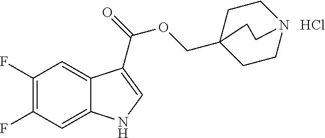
C1(F)=C(F)C=C2C(=C1)C(C(=O)OCC13CCN(CC1)CC3)=CN2.Cl
